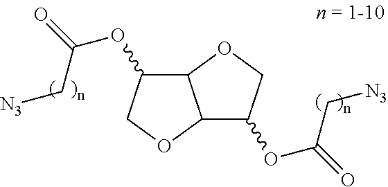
C12C(OC(=O)C[N3])COC1C(OC(=O)C[N3])CO2
